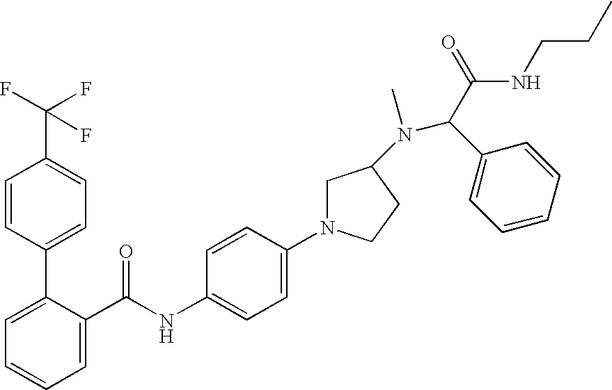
C1=C(C(NC2=CC=C(N3CC(N(C(C(=O)NCCC)C4=CC=CC=C4)C)CC3)C=C2)=O)C(C2=CC=C(C(F)(F)F)C=C2)=CC=C1
